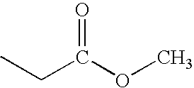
CCC(OC)=O
